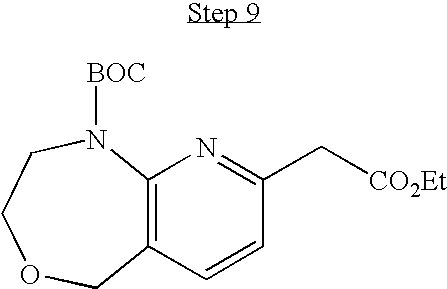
C12=C(C=CC(C[CO2Et])=N1)COCCN2[BOC]
